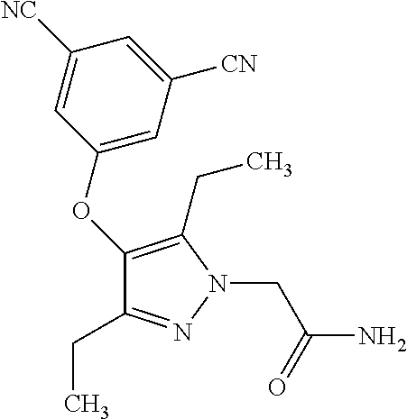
C1(OC2=CC([CN])=CC([NC])=C2)=C(CC)N(CC(N)=O)N=C1CC
